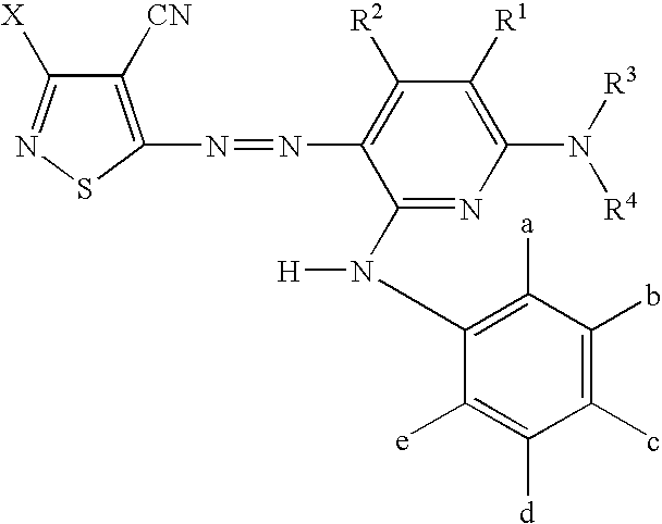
C1([CN])=C(N=NC2=C([R2])C([R1])=C(N([R3])[R4])N=C2N([H])C2=C([a])C(b)=C(c)C([d])=C2[e])SN=C1[X]
